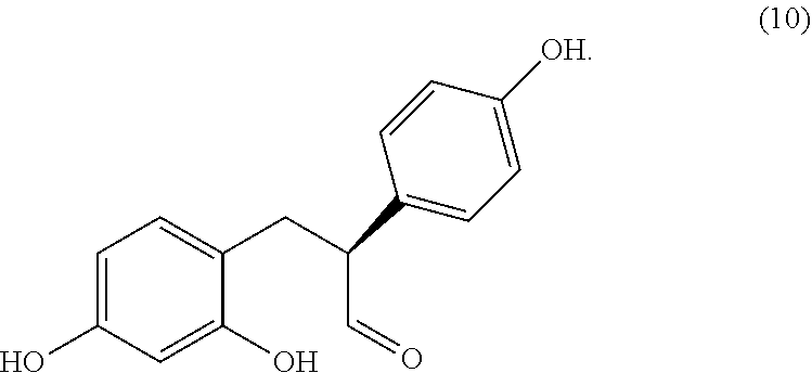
C1=C(O)C=C(O)C(CC(C=O)C2=CC=C([OH])C=C2)=C1
